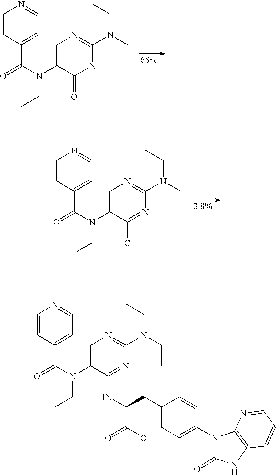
C1=CC(C(=O)N(C2=CN=C(N(CC)CC)NC2=O)CC)=CC=N1.C1=CC(C(=O)N(C2=CN=C(N(CC)CC)N=C2Cl)CC)=CC=N1.C1=CC(C(=O)N(C2=CN=C(N(CC)CC)N=C2NC(C(O)=O)CC2=CC=C(N3C(=O)NC4=C3N=CC=C4)C=C2)CC)=CC=N1
